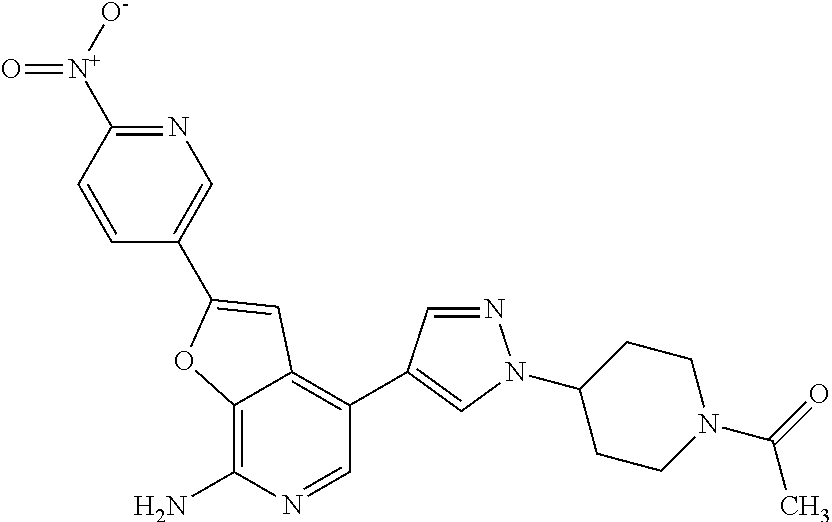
C12=C(N)N=CC(C3=CN(C4CCN(C(=O)C)CC4)N=C3)=C1C=C(C1=CN=C([N+]([O-])=O)C=C1)O2
